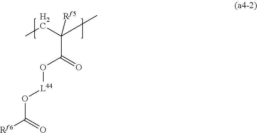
O(C(=O)[Rf6])[L44]OC(C(CC)(CC)[Rf5])=O
